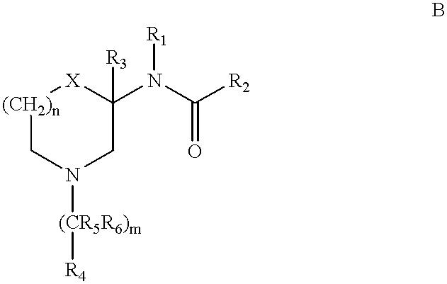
[(CH2)n]1CN([(CR5R6)m][R4])CC(N(C([R2])=O)[R1])([R3])[X]1
